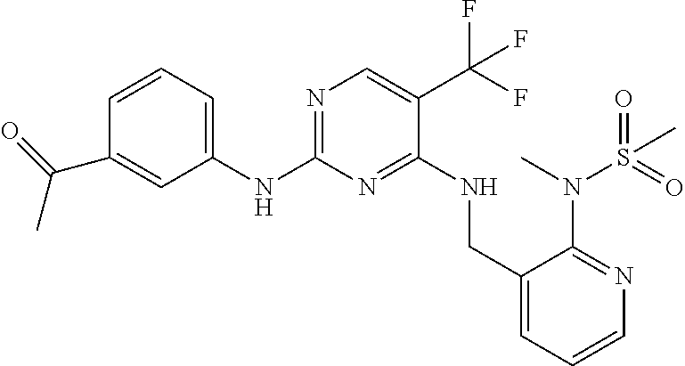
N1=C(NC2=CC=CC(C(=O)C)=C2)N=C(NCC2=CC=CN=C2N(C)S(=O)(=O)C)C(C(F)(F)F)=C1
